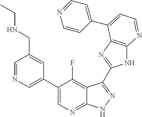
C1=NC=C(C2=CN=C3C(=C2F)C(C2=NC4=C(N2)N=CC=C4C2=CC=NC=C2)=NN3)C=C1CNCC
